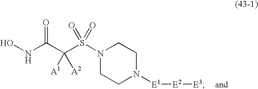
C(C(NO)=O)(S(=O)(=O)N1CCN([E1][E2][E3])CC1)([A1])[A2]
